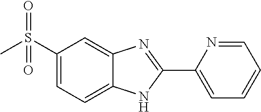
C1(S(C)(=O)=O)=CC=C2C(=C1)N=C(C1=CC=CC=N1)N2
